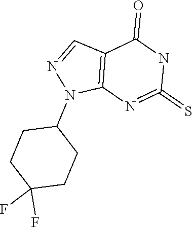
N1=C(=S)NC(=O)C2=C1N(C1CCC(F)(F)CC1)N=C2
